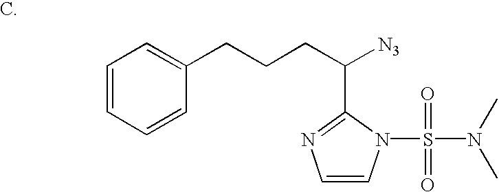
C1=CC=CC(CCCC([N3])C2=NC=CN2S(=O)(=O)N(C)C)=C1
